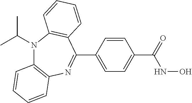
N1(C(C)C)C2=C(N=C(C3=CC=C(C(NO)=O)C=C3)C3=C1C=CC=C3)C=CC=C2
